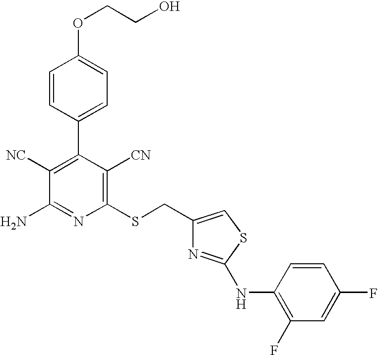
C1=CC(C2=C([NC])C(N)=NC(SCC3=CSC(NC4=C(F)C=C(F)C=C4)=N3)=C2[CN])=CC=C1OCCO
